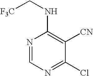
N1=CN=C(Cl)C([CN])=C1NC[F3C]
